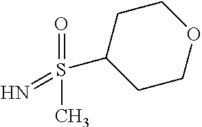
O=S(C)(=N)C1CCOCC1
